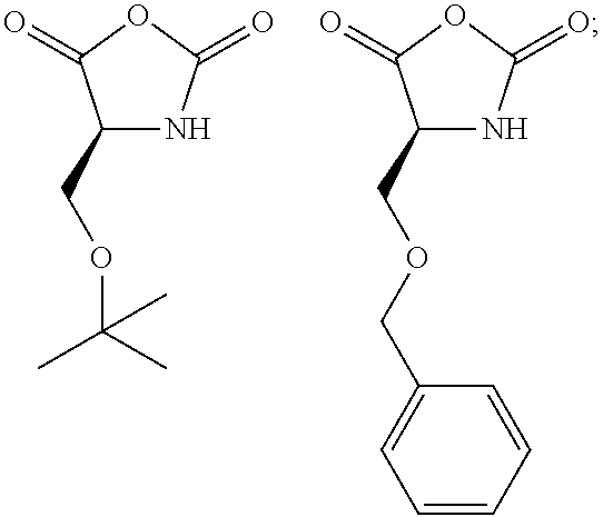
C1(COC(C)(C)C)NC(=O)OC1=O.C1(COCC2=CC=CC=C2)NC(=O)OC1=O
